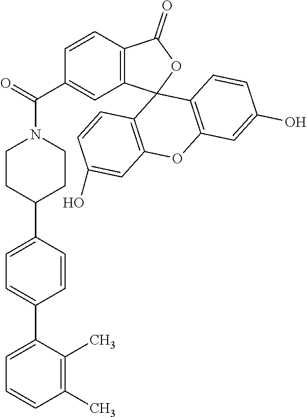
C1(C)=C(C)C(C2=CC=C(C3CCN(C(C4=CC5=C(C=C4)C(=O)OC54C5=C(OC6=C4C=CC(O)=C6)C=C(O)C=C5)=O)CC3)C=C2)=CC=C1
